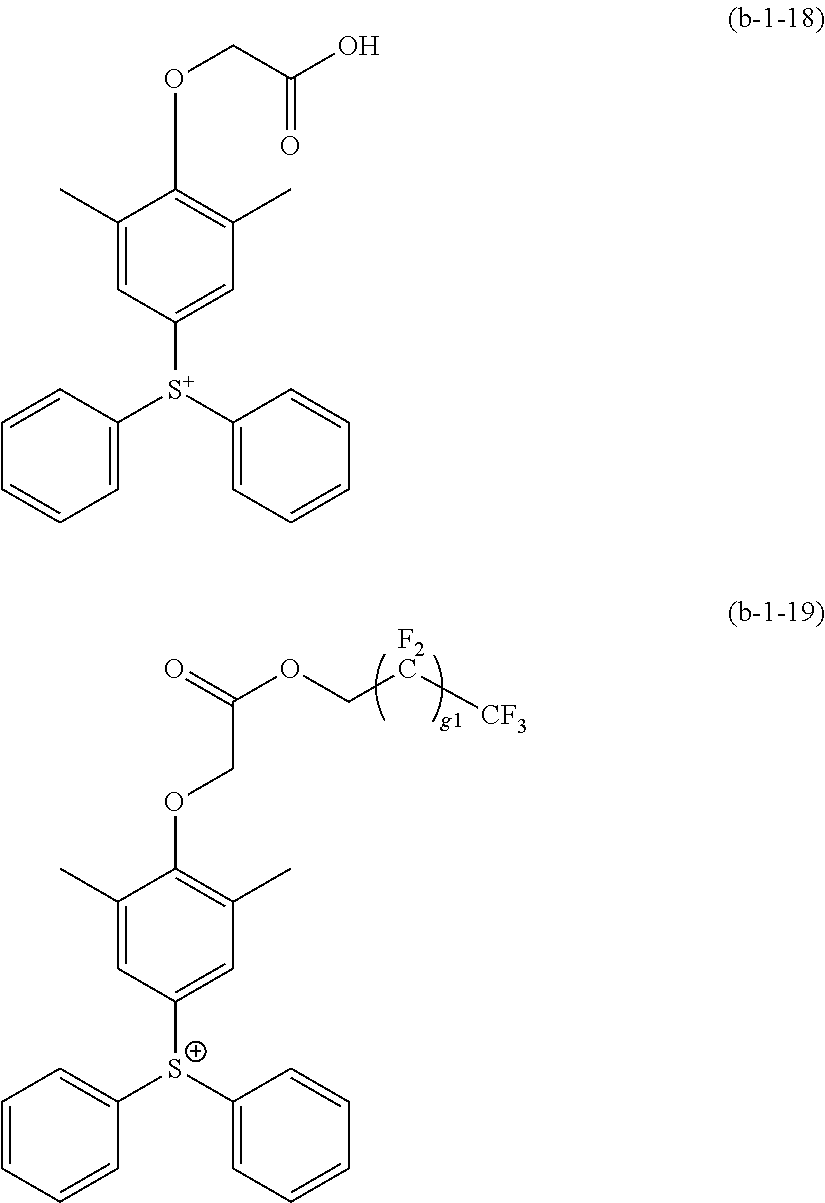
C1(C)=CC([S+](C2=CC=CC=C2)C2=CC=CC=C2)=CC(C)=C1OCC(OC[F2C][CF3])=O.C1(C)=CC([S+](C2=CC=CC=C2)C2=CC=CC=C2)=CC(C)=C1OCC(O)=O
